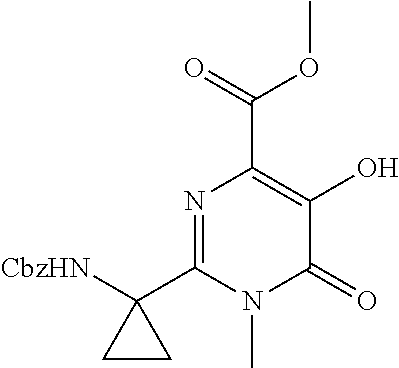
N1=C(C2([CbzHN])CC2)N(C)C(=O)C(O)=C1C(=O)OC
